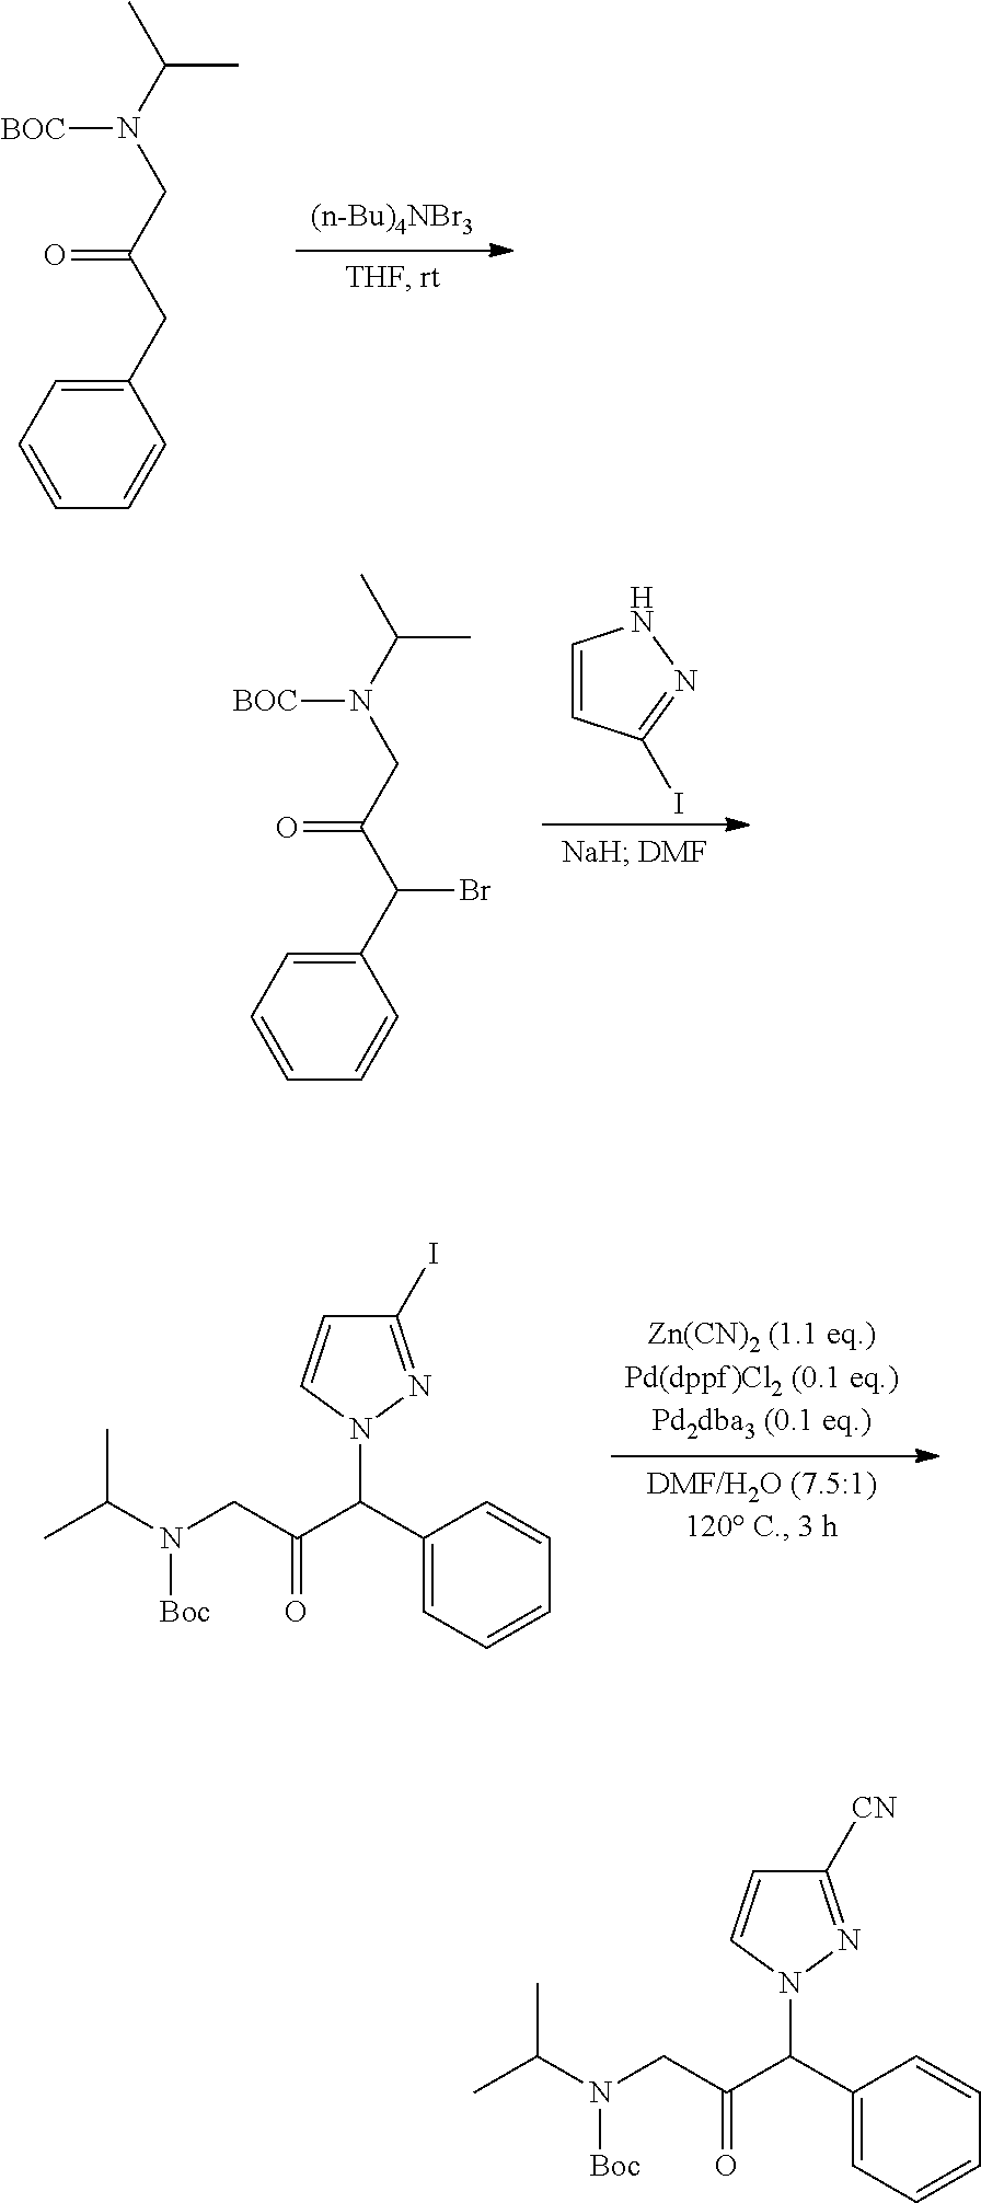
C1(CC(CN(C(C)C)[BOC])=O)=CC=CC=C1.C1(C(C(CN(C(C)C)[BOC])=O)Br)=CC=CC=C1.C1=CC(I)=NN1.C1(C(C(CN(C(C)C)[Boc])=O)N2N=C(I)C=C2)=CC=CC=C1.C1(C(C(CN(C(C)C)[Boc])=O)N2N=C([CN])C=C2)=CC=CC=C1
